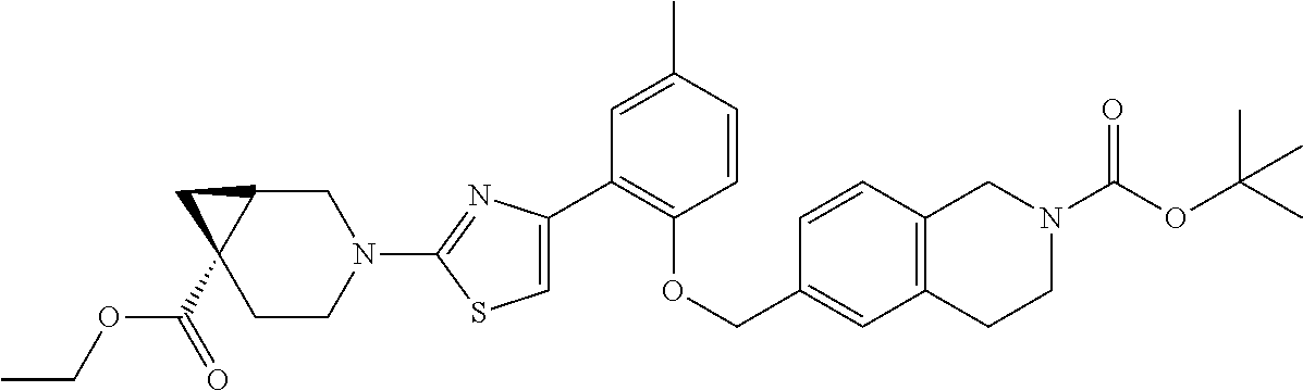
C1(C2=C(OCC3=CC4=C(C=C3)CN(C(=O)OC(C)(C)C)CC4)C=CC(C)=C2)=CSC(N2CC3C(C(=O)OCC)(CC2)C3)=N1
